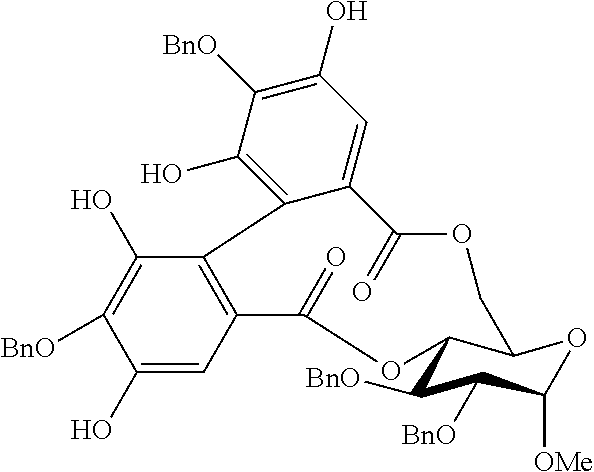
C1(O)=CC2=C(C(O)=C1[BnO])C1=C(O)C([BnO])=C(O)C=C1C(=O)OCC1C(C([BnO])C([BnO])C([OMe])O1)OC2=O
